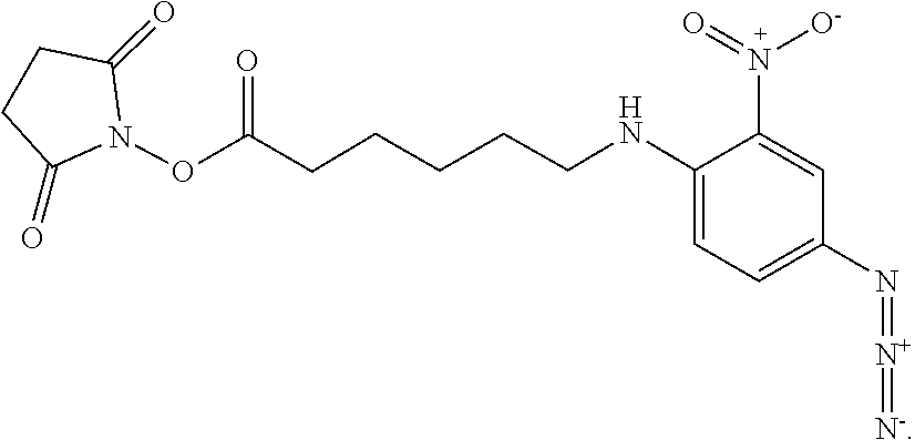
C1C(=O)N(OC(CCCCCNC2=CC=C(N=[N+]=[N-])C=C2N(=O)[O-])=O)C(=O)C1
